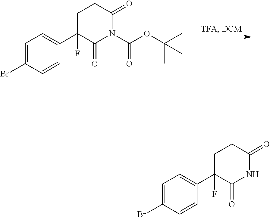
C1(=O)C(C2=CC=C(Br)C=C2)(F)CCC(=O)N1C(OC(C)(C)C)=O.C1(=O)C(C2=CC=C(Br)C=C2)(F)CCC(=O)N1
